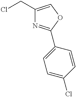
C1(CCl)=COC(C2=CC=C(Cl)C=C2)=N1
